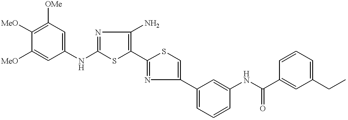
[MeO]C1=C([OMe])C=C(NC2=NC(N)=C(C3=NC(C4=CC=CC(NC(C5=CC(CC)=CC=C5)=O)=C4)=CS3)S2)C=C1[MeO]
